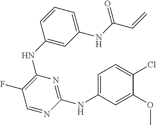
N(C1=C(F)C=NC(NC2=CC=C(Cl)C(OC)=C2)=N1)C1=CC(NC(C=C)=O)=CC=C1
